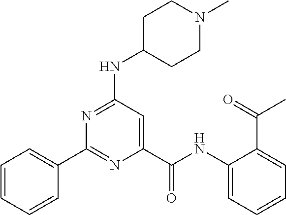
N1=C(NC2CCN(C)CC2)C=C(C(NC2=CC=CC=C2C(C)=O)=O)N=C1C1=CC=CC=C1
